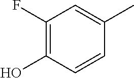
C1(F)=C(O)C=CC(C)=C1
